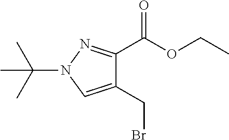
C1(CBr)=CN(C(C)(C)C)N=C1C(OCC)=O
